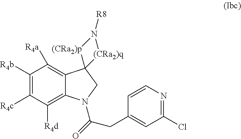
C1([R4b])=C([R4c])C([R4d])=C2C(=C1[R4a])C1(CN2C(=O)CC2=CC(Cl)=NC=C2)[(CRa2)p]N([R8])[(CRa2)q]1
